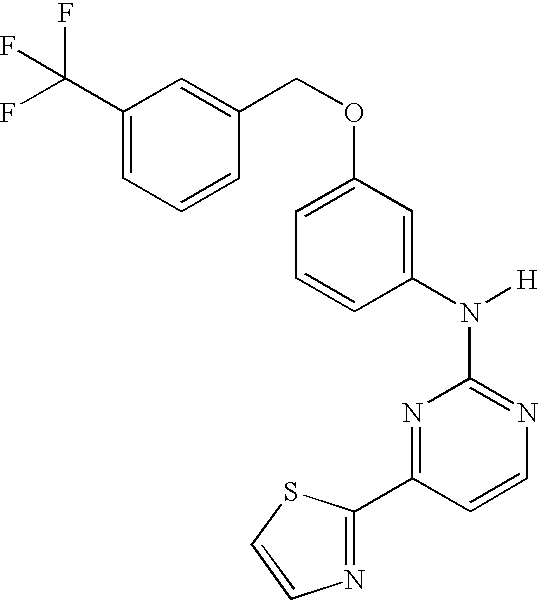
N1=C(N([H])C2=CC(OCC3=CC(C(F)(F)F)=CC=C3)=CC=C2)N=C(C2=NC=CS2)C=C1
